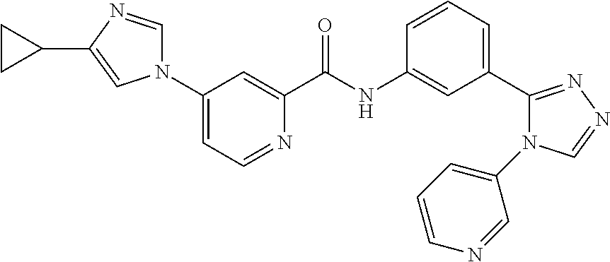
C1(N2C=NC(C3CC3)=C2)=CC=NC(C(NC2=CC(C3=NN=CN3C3=CC=CN=C3)=CC=C2)=O)=C1
